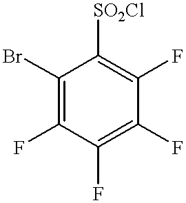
C1(Br)=C(F)C(F)=C(F)C(F)=C1[SO2Cl]
